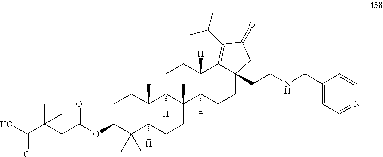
C1C(OC(CC(C(O)=O)(C)C)=O)C(C)(C)C2([H])C(C)(C1)C1([H])C(C)(CC2)C2(C)C([H])(CC1)C1=C(C(C)C)C(=O)CC1(CCNCC1=CC=NC=C1)CC2
